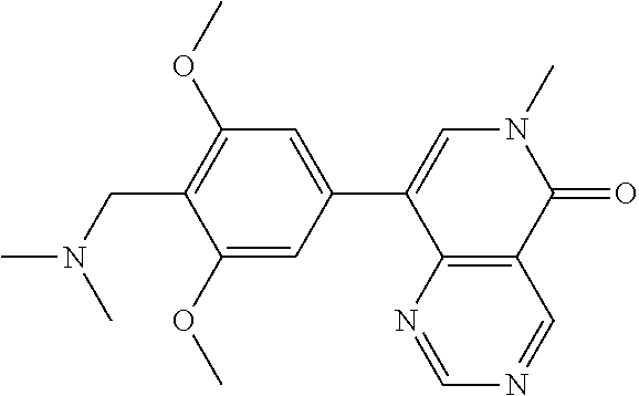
C(C1=C(OC)C=C(C2=CN(C)C(=O)C3=C2N=CN=C3)C=C1OC)N(C)C
